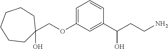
C1=C(OCC2(O)CCCCCC2)C=C(C(CCN)O)C=C1
